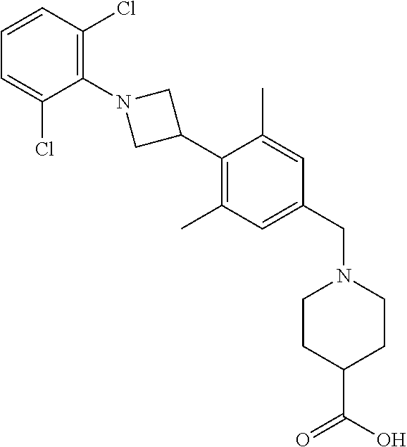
C1=CC(Cl)=C(N2CC(C3=C(C)C=C(CN4CCC(C(O)=O)CC4)C=C3C)C2)C(Cl)=C1
